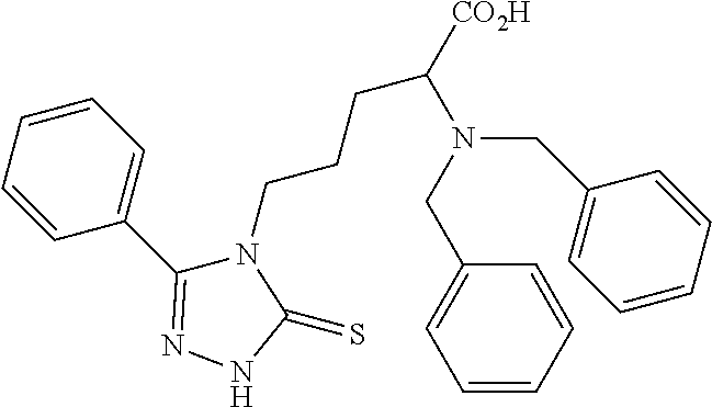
C1(C2=CC=CC=C2)=NNC(=S)N1CCCC([CO2H])N(CC1=CC=CC=C1)CC1=CC=CC=C1
